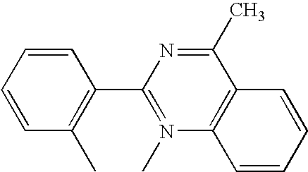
C1=CC=CC(C)=C1C1=N(C)C2=C(C(C)=N1)C=CC=C2
